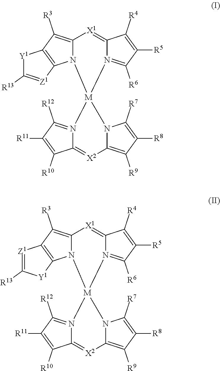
N12=C([R6])C([R5])=C([R4])C1=[X1]C1=C([R3])C3=C(N1[M]21N2C([R7])=C([R8])C([R9])=C2[X2]=C2N1=C([R12])C([R11])=C2[R10])[Z1]=C([R13])[Y1]3.N12=C([R6])C([R5])=C([R4])C1=[X1]C1=C([R3])C3=C(N1[M]21N2C([R7])=C([R8])C([R9])=C2[X2]=C2N1=C([R12])C([R11])=C2[R10])[Y1]C([R13])=[Z1]3
